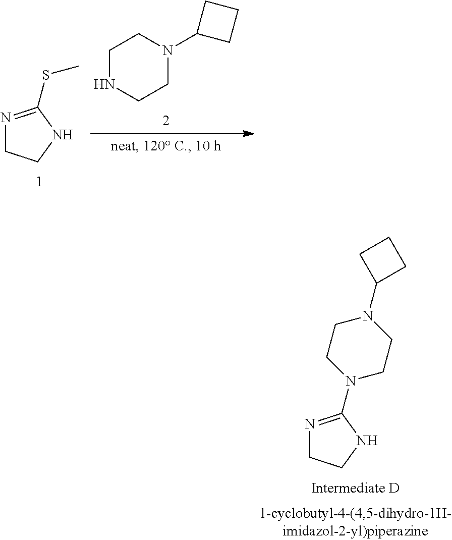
N1=C(SC)NCC1.C1NCCN(C2CCC2)C1.N1=C(N2CCN(C3CCC3)CC2)NCC1
